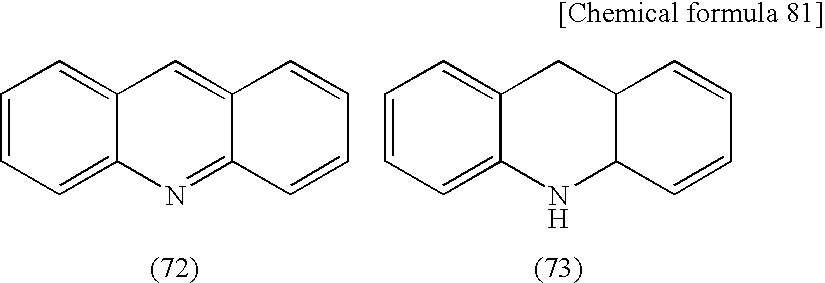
C1=CC=C2C(=C1)C=C1C(=N2)C=CC=C1.C1=CC=C2C(=C1)CC1C(N2)C=CC=C1
